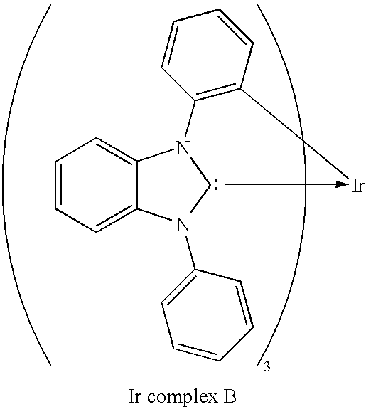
C1=CC=C2C(=C1)N(C1=C([Ir]-C)C=CC=C1)CN2C1=CC=CC=C1
